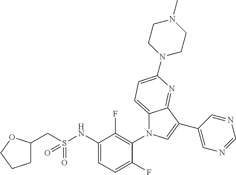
C12=CC=C(N3CCN(C)CC3)N=C1C(C1=CN=CN=C1)=CN2C1=C(F)C(NS(CC2CCCO2)(=O)=O)=CC=C1F
